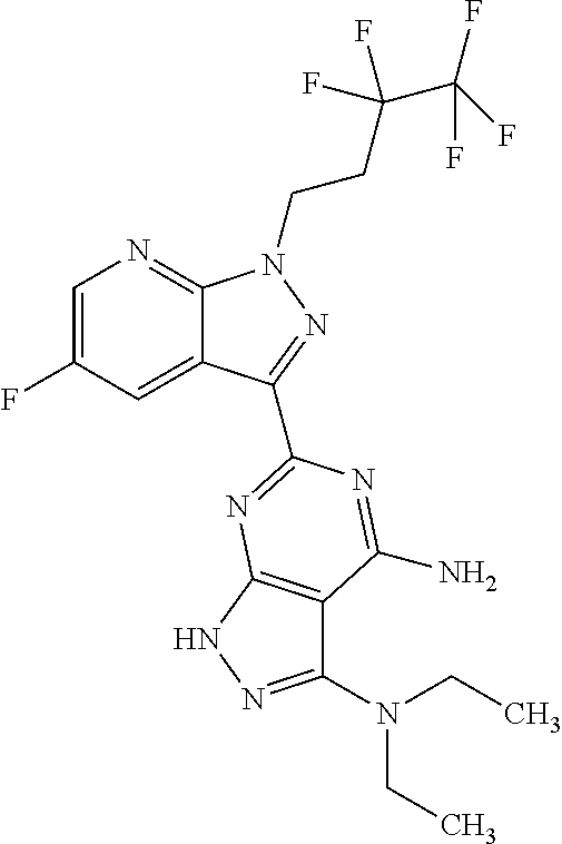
C1=C(F)C=C2C(=N1)N(CCC(C(F)(F)F)(F)F)N=C2C1=NC2=C(C(N(CC)CC)=NN2)C(N)=N1
